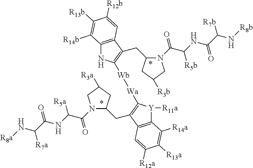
N1(C(C(NC(C(N[R8b])[R7b])=O)[R5b])=O)C(CC2=C([Wb][Wa]C3=C(CC4N(C(C(NC(C(N[R8a])[R7a])=O)[R5a])=O)CC([R3a])C4)C4=C([Y]3[R11a])C([R14a])=C([R13a])C([R12a])=C4)NC3=C2C=C([R12b])C([R13b])=C3[R14b])CC([R3b])C1
